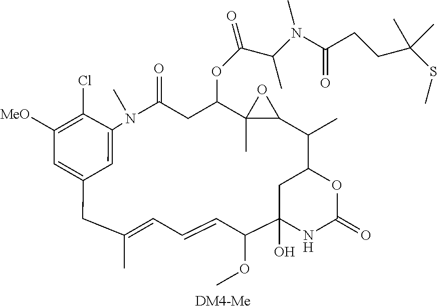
C1([MeO])=C(Cl)C2=CC(=C1)CC(C)=CC=CC(OC)C1(O)NC(=O)OC(C1)C(C)C1C(C)(C(OC(C(N(C(CCC(SC)(C)C)=O)C)C)=O)CC(=O)N2C)O1.[DM4-Me]
